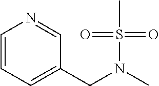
C(N(C)S(=O)(=O)C)C1=CC=CN=C1
